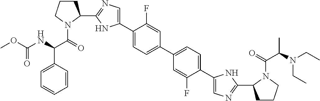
C1(C2=CN=C(C3CCCN3C(=O)C(NC(OC)=O)C3=CC=CC=C3)N2)=CC=C(C2=CC=C(C3=CN=C(C4CCCN4C(=O)C(N(CC)CC)C)N3)C(F)=C2)C=C1F
